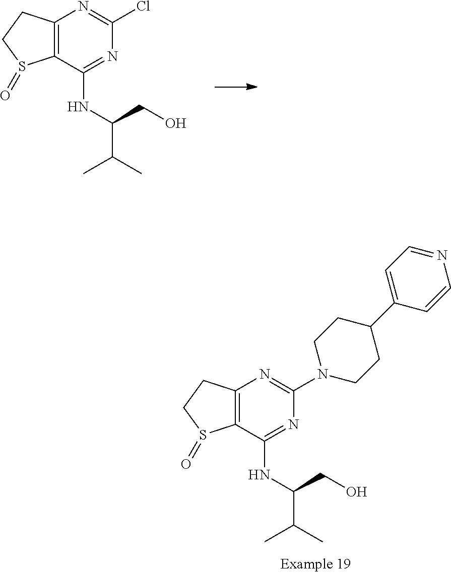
C12=C(C(NC(C(C)C)CO)=NC(Cl)=N1)S(=O)CC2.C12=C(C(NC(C(C)C)CO)=NC(N3CCC(C4=CC=NC=C4)CC3)=N1)S(=O)CC2
